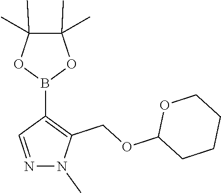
N1=CC(B2OC(C)(C)C(C)(C)O2)=C(COC2CCCCO2)N1C
